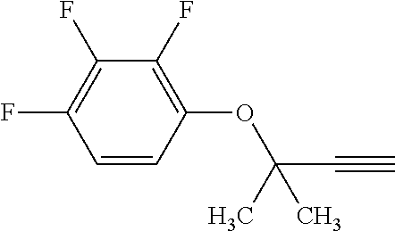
C1(OC(C#C)(C)C)=C(F)C(F)=C(F)C=C1
